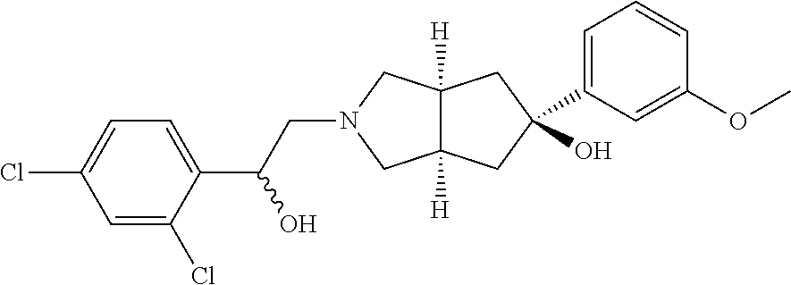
C1(C2(O)CC3([H])C([H])(CN(CC(C4=CC=C(Cl)C=C4Cl)O)C3)C2)=CC=CC(OC)=C1
